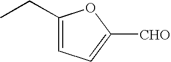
C1(CC)=CC=C([CHO])O1
